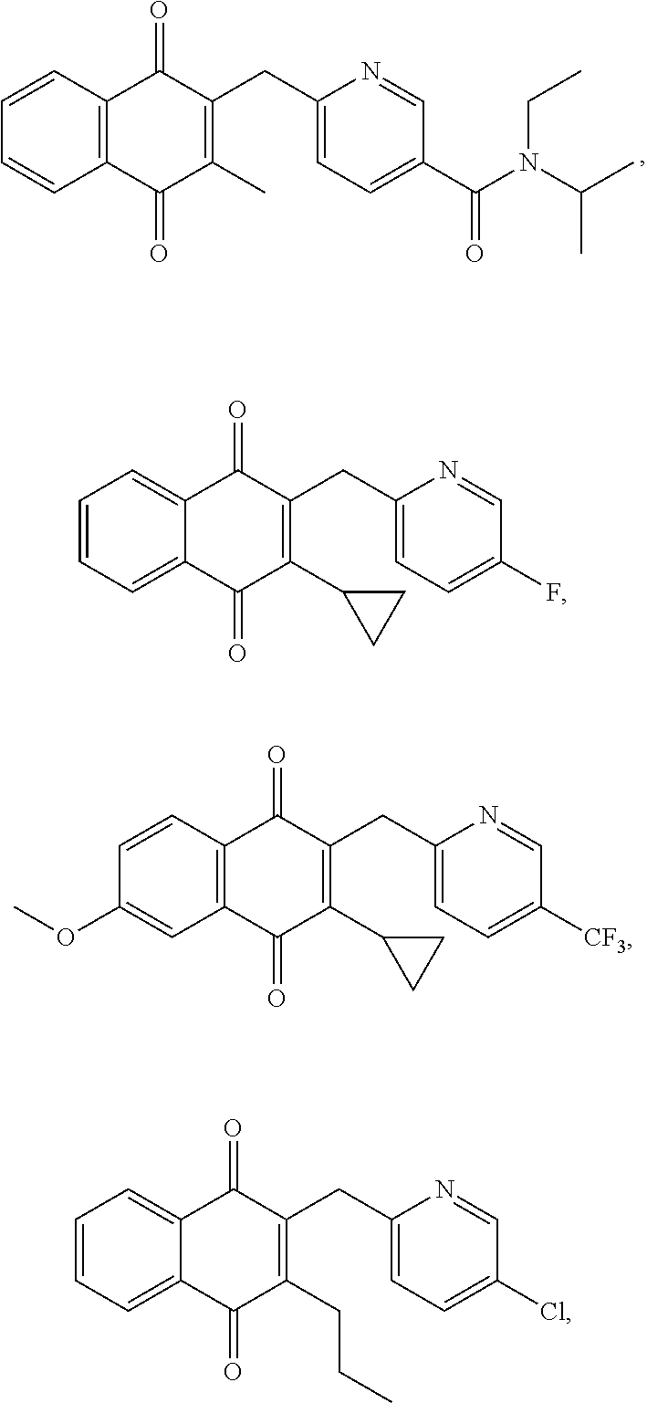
N(C(C)C)(C(C1=CC=C(CC2=C(C)C(=O)C3=C(C=CC=C3)C2=O)N=C1)=O)CC.C1=CC=C2C(=O)C(CC3=CC=C(F)C=N3)=C(C3CC3)C(=O)C2=C1.C1(OC)=CC2=C(C=C1)C(=O)C(CC1=CC=C([CF3])C=N1)=C(C1CC1)C2=O.C1=CC=C2C(=O)C(CC3=CC=C(Cl)C=N3)=C(CCC)C(=O)C2=C1
